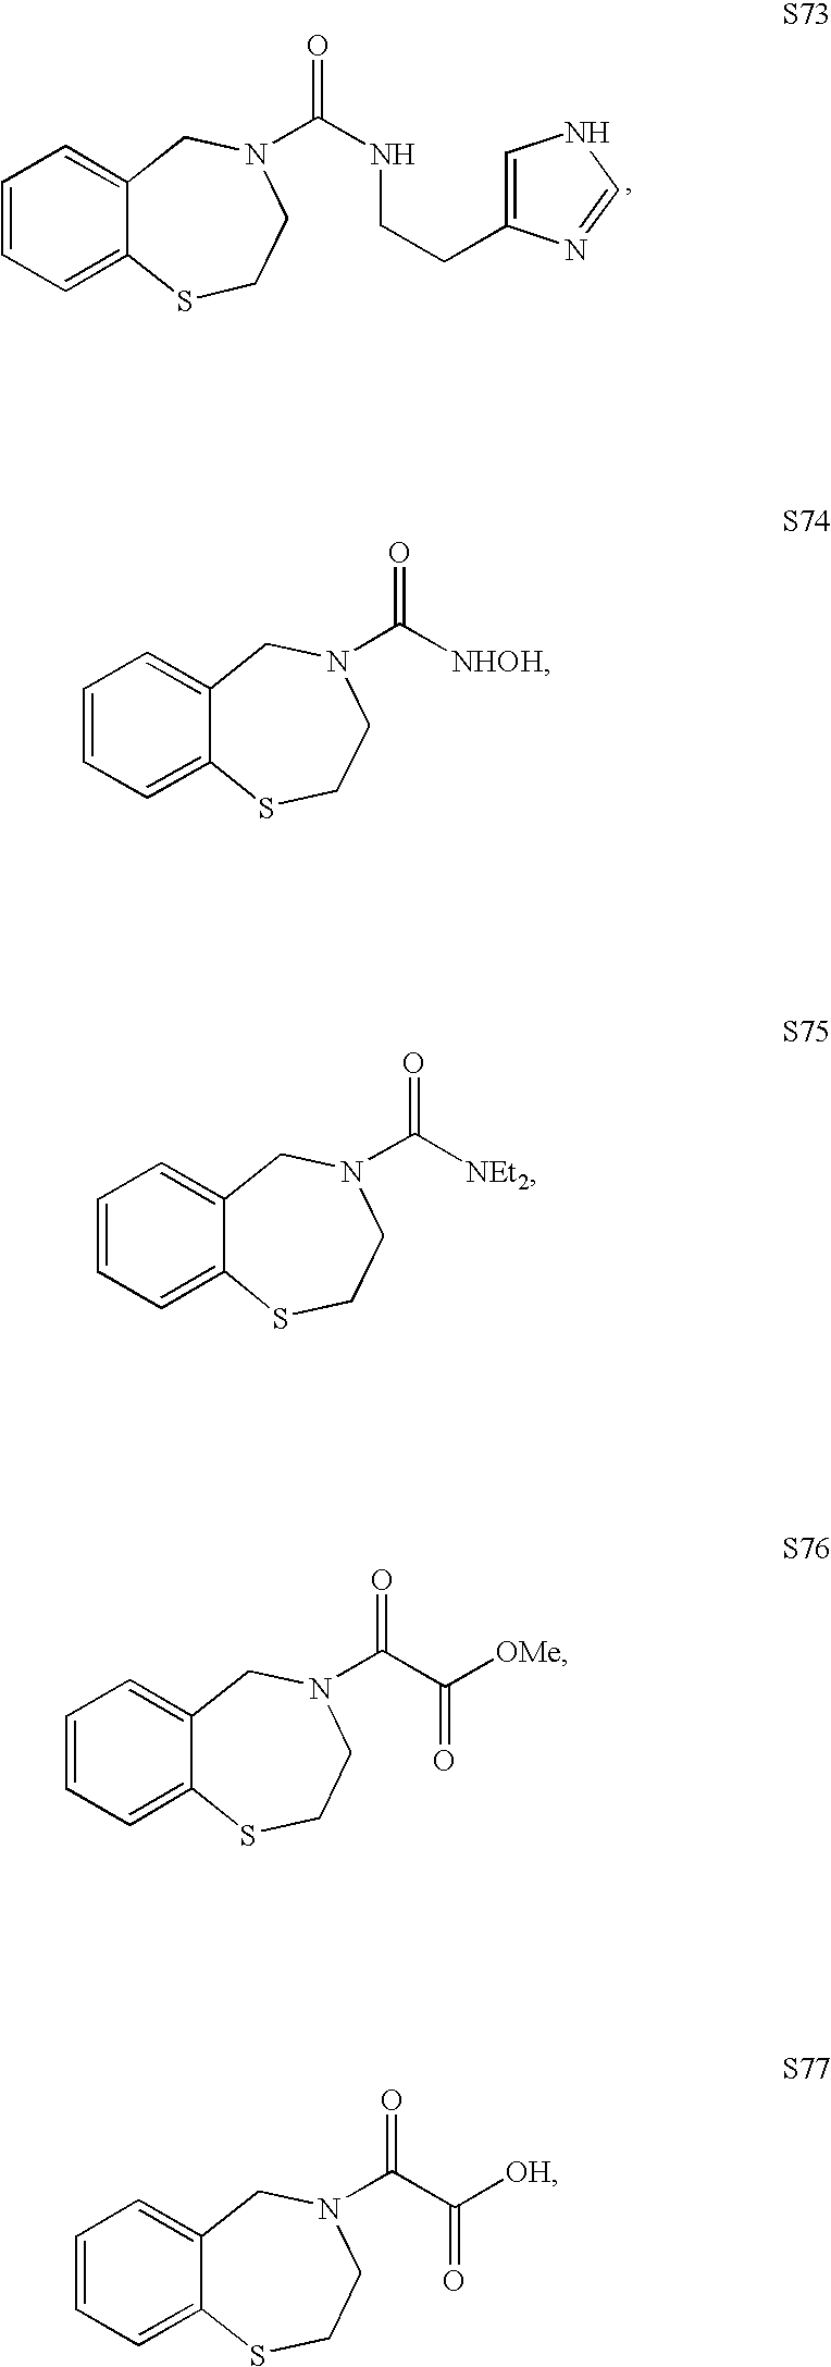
C1=CC=C2C(=C1)CN(C(=O)NCCC1=CNC=N1)CCS2.C1=CC=C2C(=C1)CN(C([NHOH])=O)CCS2.C1=CC=C2C(=C1)CN(C(C(=O)[OMe])=O)CCS2.C1=CC=C2C(=C1)CN(C(=O)[NEt2])CCS2.C1=CC=C2C(=C1)CN(C(=O)C(=O)[OH])CCS2
